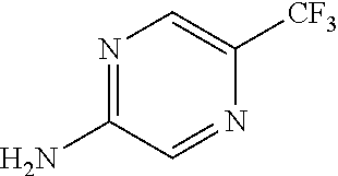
N1=C(N)C=NC([CF3])=C1
